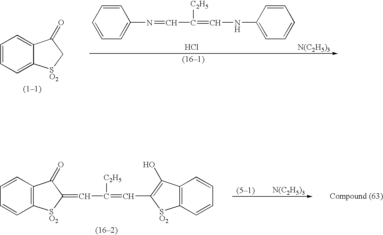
C1=CC=C2C(=C1)C(=O)C[SO2]2.[N(C2H5)3].C1=CC=CC=C1N=CC(=CNC1=CC=CC=C1)[C2H5].Cl.[N(C2H5)3].C12=C(C=CC=C1)C(=O)C(=CC([C2H5])=CC1=C(O)C3=C([SO2]1)C=CC=C3)[SO2]2
